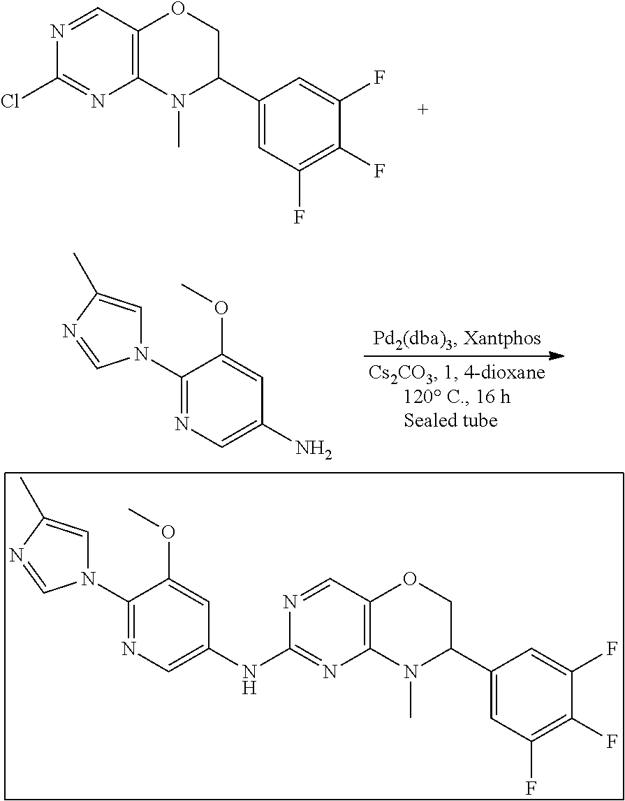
C1(N2C=C(C)N=C2)=NC=C(N)C=C1OC.N1=CC2=C(N=C1Cl)N(C)C(C1=CC(F)=C(F)C(F)=C1)CO2.N1=CC2=C(N=C1NC1=CN=C(N3C=C(C)N=C3)C(OC)=C1)N(C)C(C1=CC(F)=C(F)C(F)=C1)CO2
